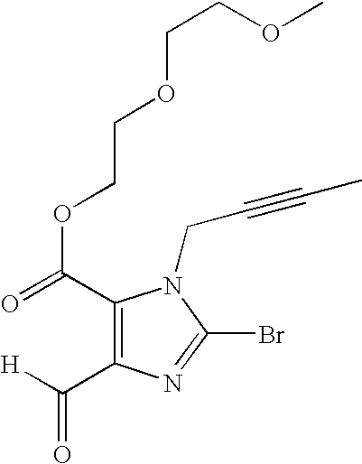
C1(C(=O)OCCOCCOC)=C(C([H])=O)N=C(Br)N1CC#CC
